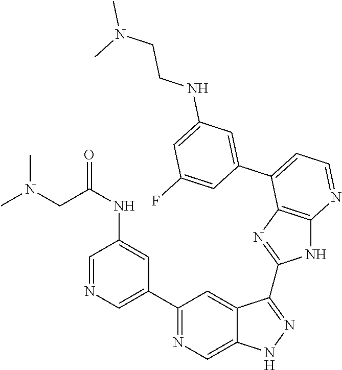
C1(C2=NC=C3C(=C2)C(C2=NC4=C(N2)N=CC=C4C2=CC(NCCN(C)C)=CC(F)=C2)=NN3)=CN=CC(NC(CN(C)C)=O)=C1
